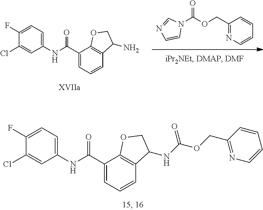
C1(Cl)=CC(NC(C2=CC=CC3=C2OCC3NC(OCC2=NC=CC=C2)=O)=O)=CC=C1F.N1(C(OCC2=NC=CC=C2)=O)C=NC=C1.C1(Cl)=CC(NC(C2=CC=CC3=C2OCC3N)=O)=CC=C1F
